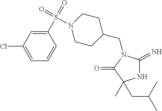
N1C(=N)N(CC2CCN(S(C3=CC(Cl)=CC=C3)(=O)=O)CC2)C(=O)C1(CC(C)C)C
